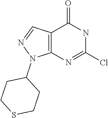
C12=C(N=C(Cl)NC1=O)N(C1CCSCC1)N=C2
